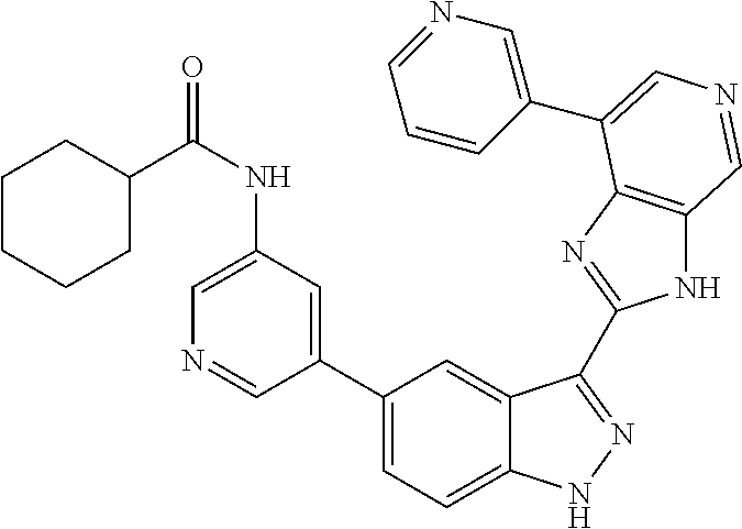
C(NC1=CN=CC(C2=CC=C3C(=C2)C(C2=NC4=C(N2)C=NC=C4C2=CN=CC=C2)=NN3)=C1)(C1CCCCC1)=O
